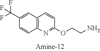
C12=C(N=C(OCCN)C=C1)C=CC(C(F)(F)F)=C2
